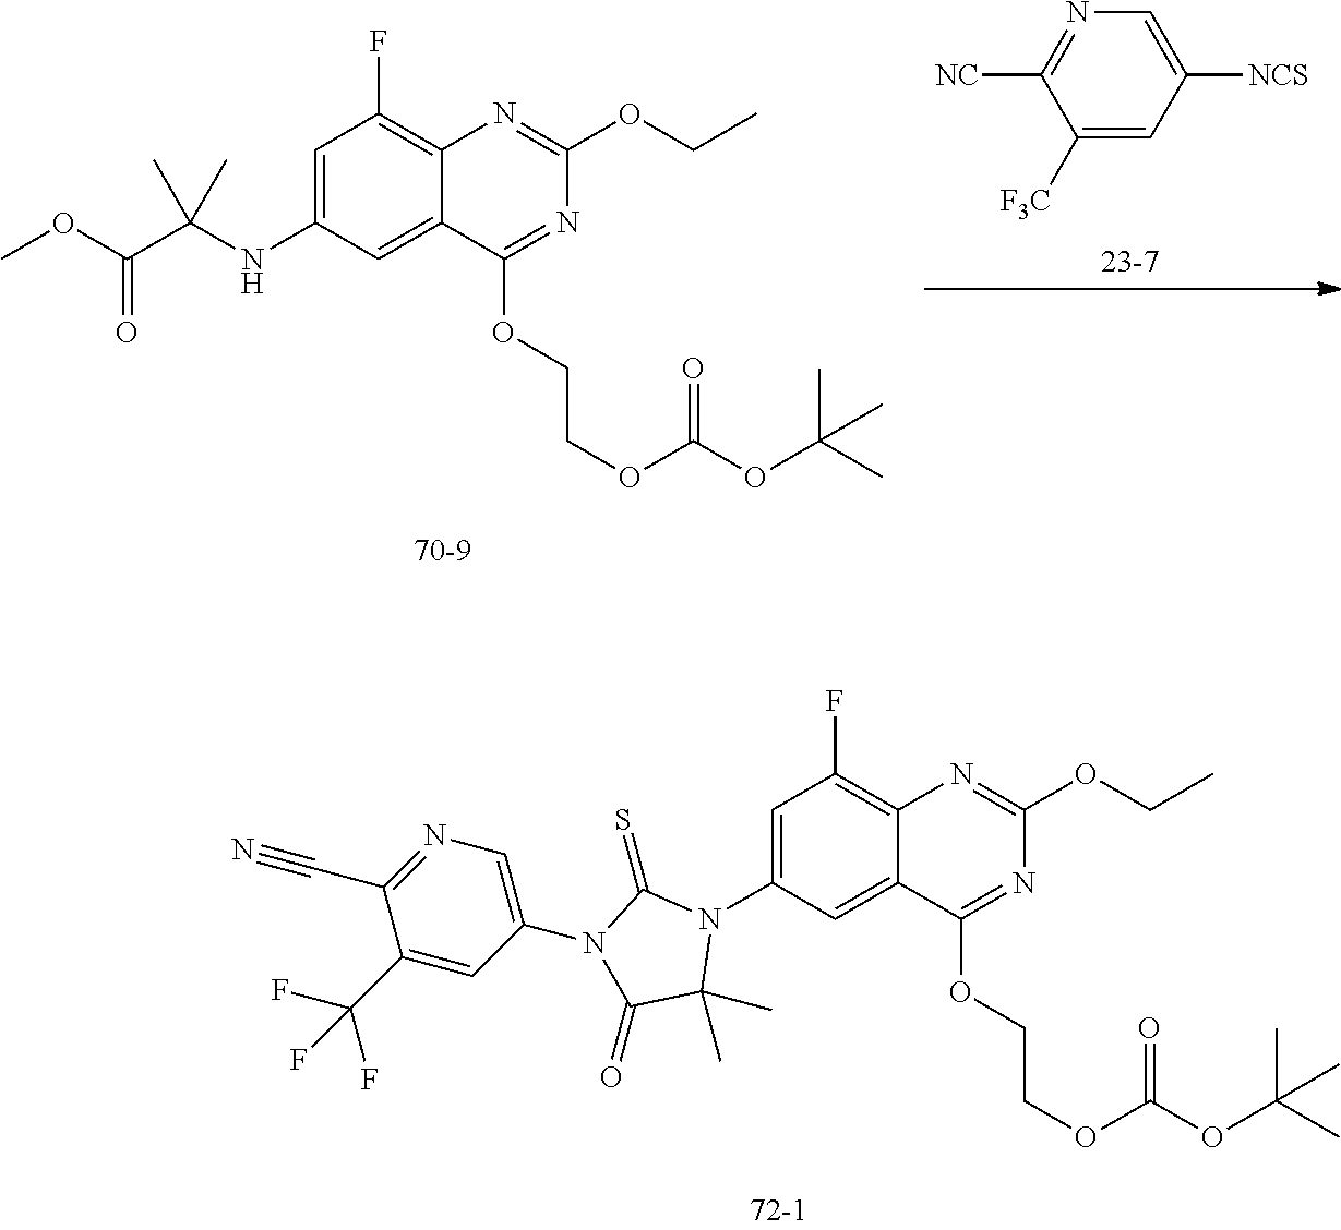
C1(N2C(=S)N(C3=CN=C(C#N)C(C(F)(F)F)=C3)C(=O)C2(C)C)=CC(F)=C2C(=C1)C(OCCOC(OC(C)(C)C)=O)=NC(OCC)=N2.C1(NC(C(OC)=O)(C)C)=CC(F)=C2C(=C1)C(OCCOC(OC(C)(C)C)=O)=NC(OCC)=N2.C1([F3C])=CC([NCS])=CN=C1[NC]
